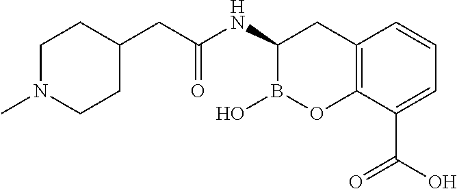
C1N(C)CCC(CC(NC2B(O)OC3=C(C2)C=CC=C3C(O)=O)=O)C1
